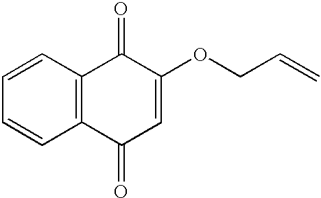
C1=CC2=C(C=C1)C(=O)C=C(OCC=C)C2=O
